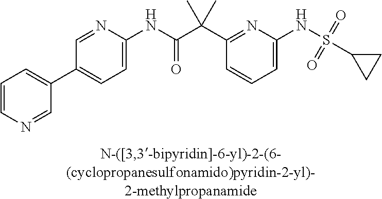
C1(NC(=O)C(C2=NC(NS(C3CC3)(=O)=O)=CC=C2)(C)C)=CC=C(C2=CC=CN=C2)C=N1
